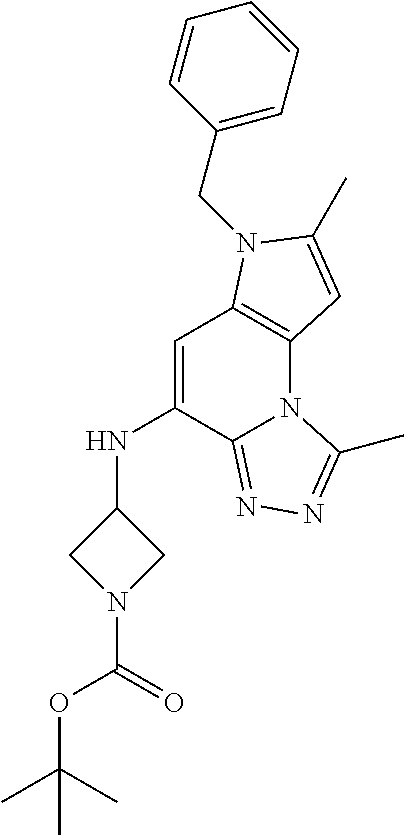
C1=C(NC2CN(C(=O)OC(C)(C)C)C2)C2=NN=C(C)N2C2=C1N(CC1=CC=CC=C1)C(C)=C2
